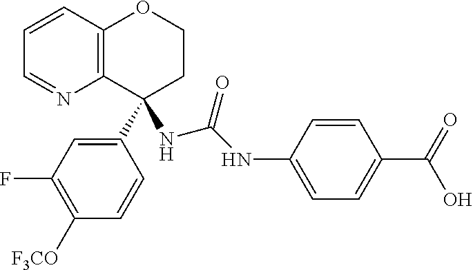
C1(F)=C([F3CO])C=CC(C2(NC(=O)NC3=CC=C(C(=O)O)C=C3)CCOC3=C2N=CC=C3)=C1
